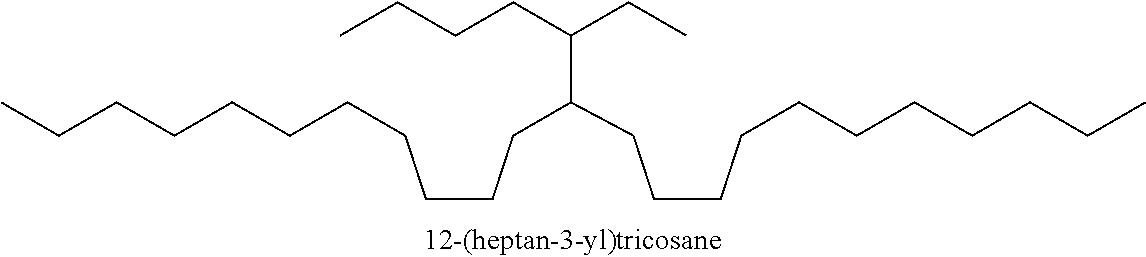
C(CCC(CCCCCCCCCCC)C(CCCC)CC)CCCCCCCC
